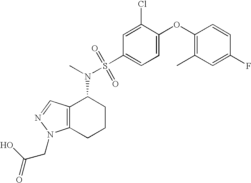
N(C1C2=C(CCC1)N(CC(=O)O)N=C2)(C)S(C1=CC=C(OC2=C(C)C=C(F)C=C2)C(Cl)=C1)(=O)=O
